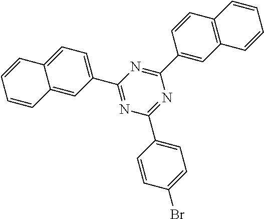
C12=CC(C3=NC(C4=CC=C(Br)C=C4)=NC(C4=CC5=C(C=C4)C=CC=C5)=N3)=CC=C1C=CC=C2
